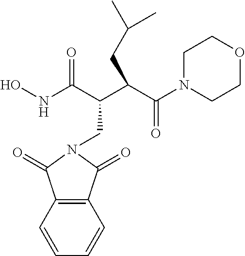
C12=C(C=CC=C1)C(=O)N(CC(C(NO)=O)C(C(=O)N1CCOCC1)CC(C)C)C2=O
